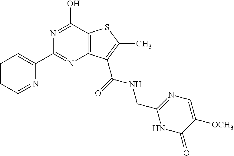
C1=CC=NC(C2=NC3=C(C(O)=N2)SC(C)=C3C(NCC2=NC=C([OCH3])C(=O)N2)=O)=C1
